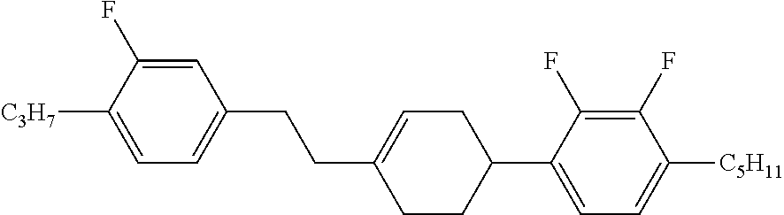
C1=C(F)C([C3H7])=CC=C1CCC1=CCC(C2=CC=C([C5H11])C(F)=C2F)CC1
